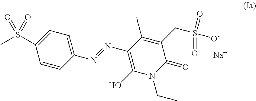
CS(C1=CC=C(N=NC2=C(O)N(CC)C(=O)C(CS(=O)([O-])=O)=C2C)C=C1)(=O)=O.[Na]
